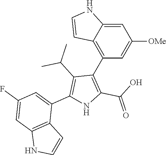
C1=C2C(=C(C3=C(C(O)=O)NC(C4=CC(F)=CC5=C4C=CN5)=C3C(C)C)C=C1[OMe])C=CN2
